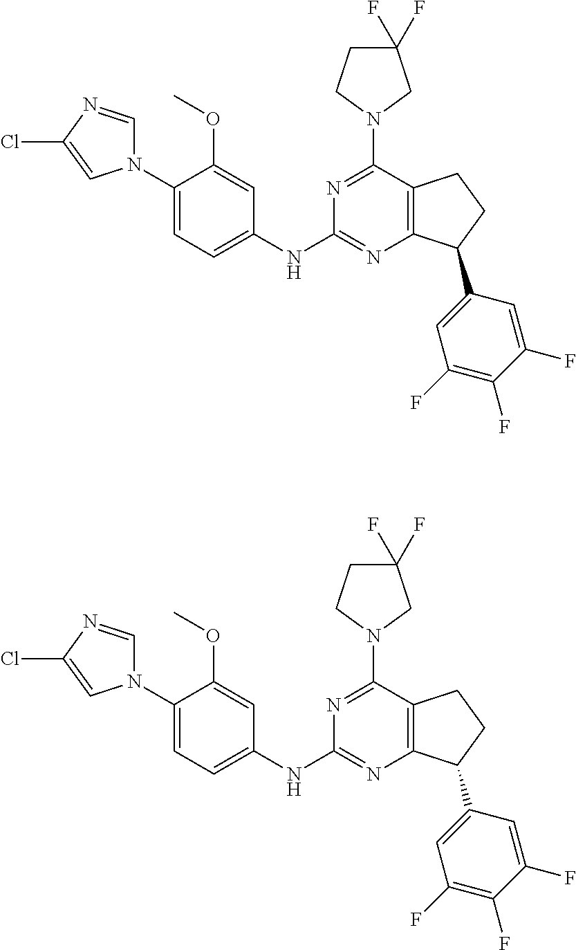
C1(N2C=NC(Cl)=C2)=CC=C(NC2=NC3=C(C(N4CC(F)(F)CC4)=N2)CCC3C2=CC(F)=C(F)C(F)=C2)C=C1OC.C1(N2C=NC(Cl)=C2)=CC=C(NC2=NC3=C(C(N4CC(F)(F)CC4)=N2)CCC3C2=CC(F)=C(F)C(F)=C2)C=C1OC
